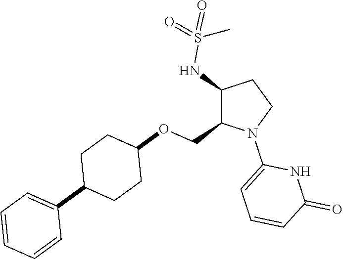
C1(NS(=O)(=O)C)C(COC2CCC(C3=CC=CC=C3)CC2)N(C2=CC=CC(=O)N2)CC1
